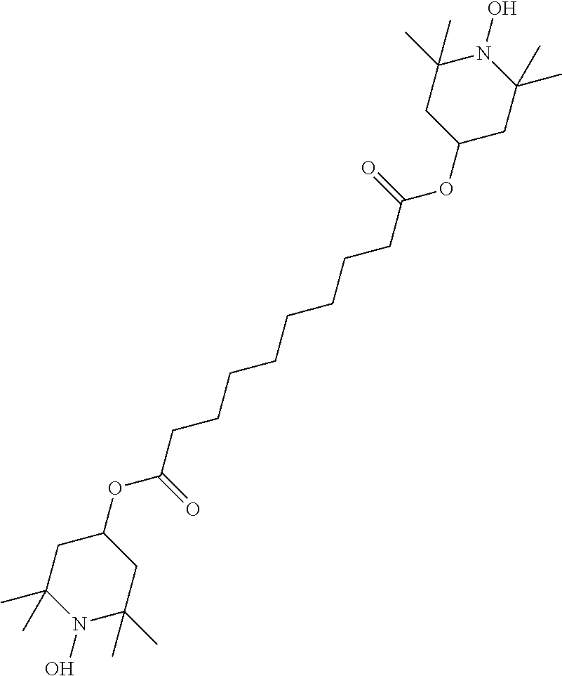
C1(OC(=O)CCCCCCCCC(OC2CC(C)(C)N(O)C(C)(C)C2)=O)CC(C)(C)N(O)C(C)(C)C1
